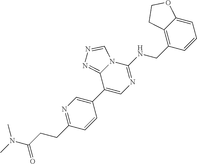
C1(CCC(N(C)C)=O)=NC=C(C2=CN=C(NCC3=C4C(=CC=C3)OCC4)N3C2=NN=C3)C=C1
